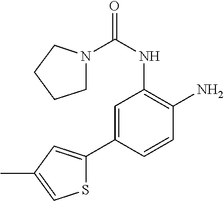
N1(C(NC2=C(N)C=CC(C3=CC(C)=CS3)=C2)=O)CCCC1
